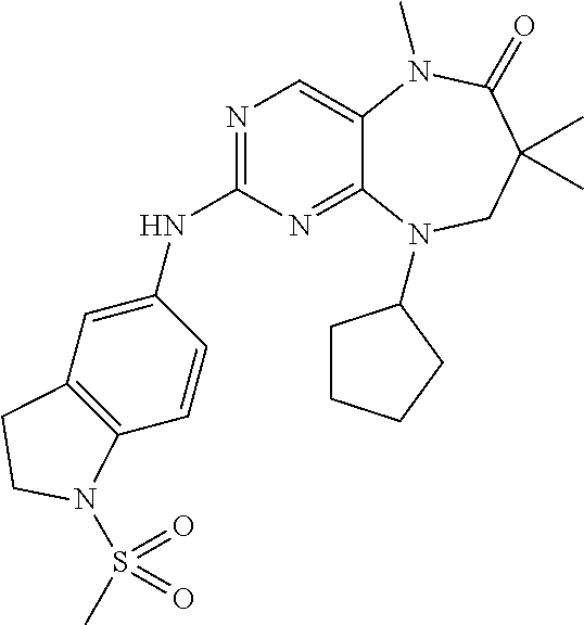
N1=C(NC2=CC3=C(C=C2)N(S(C)(=O)=O)CC3)N=C2C(=C1)N(C)C(=O)C(C)(C)CN2C1CCCC1
